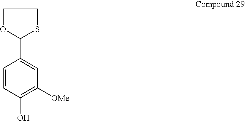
C1OC(C2=CC([OMe])=C(O)C=C2)SC1
